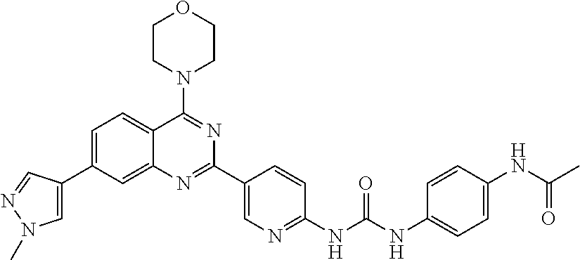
C1=C(C2=CC=C3C(=C2)N=C(C2=CN=C(NC(NC4=CC=C(NC(C)=O)C=C4)=O)C=C2)N=C3N2CCOCC2)C=NN1C
